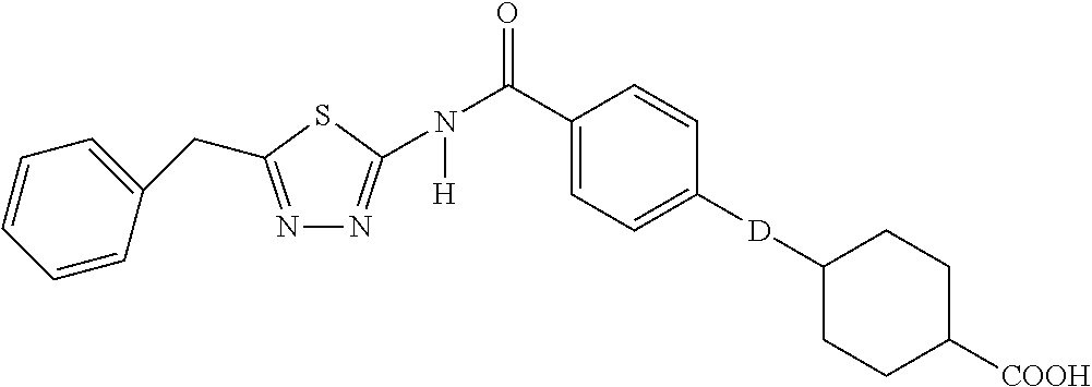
C1=CC(CC2=NN=C(N(C(C3=CC=C([D]C4CCC([COOH])CC4)C=C3)=O)[H])S2)=CC=C1
